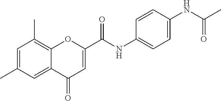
C1=C(C)C=C2C(=C1C)OC(C(NC1=CC=C(NC(C)=O)C=C1)=O)=CC2=O
